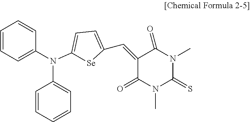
C1=CC=C(N(C2=CC=CC=C2)C2=CC=C(C=C3C(=O)N(C)C(=S)N(C)C3=O)[Se]2)C=C1
